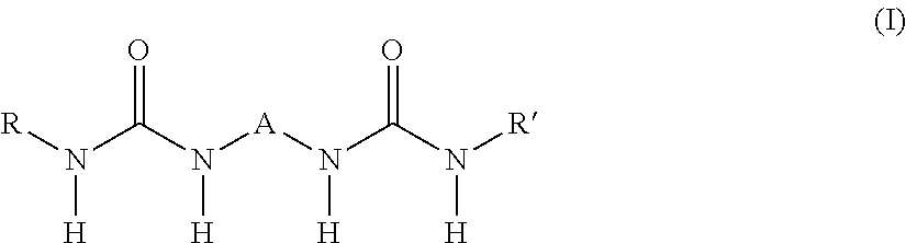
[R]N(C(N([A]N(C(=O)N([H])[R])[H])[H])=O)[H]
